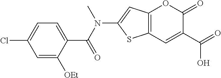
C12=C(C=C(C(=O)O)C(=O)O1)SC(N(C(C1=CC=C(Cl)C=C1[OEt])=O)C)=C2
